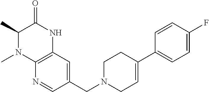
C1=CC(F)=CC=C1C1=CCN(CC2=CC3=C(N=C2)N(C)C(C)C(=O)N3)CC1
